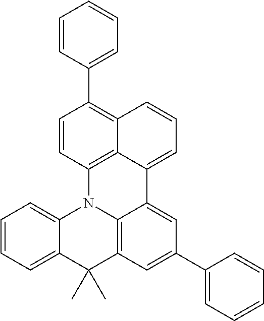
C1(C2=CC=CC=C2)=C2C3=C(C=C1)N1C4=CC=CC=C4C(C)(C)C4=C1C(=CC(C1=CC=CC=C1)=C4)C3=CC=C2
